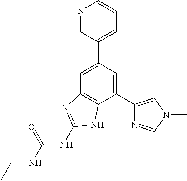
C1=C(C2=CC=CN=C2)C=C(C2=CN(C)C=N2)C2=C1N=C(NC(=O)NCC)N2
